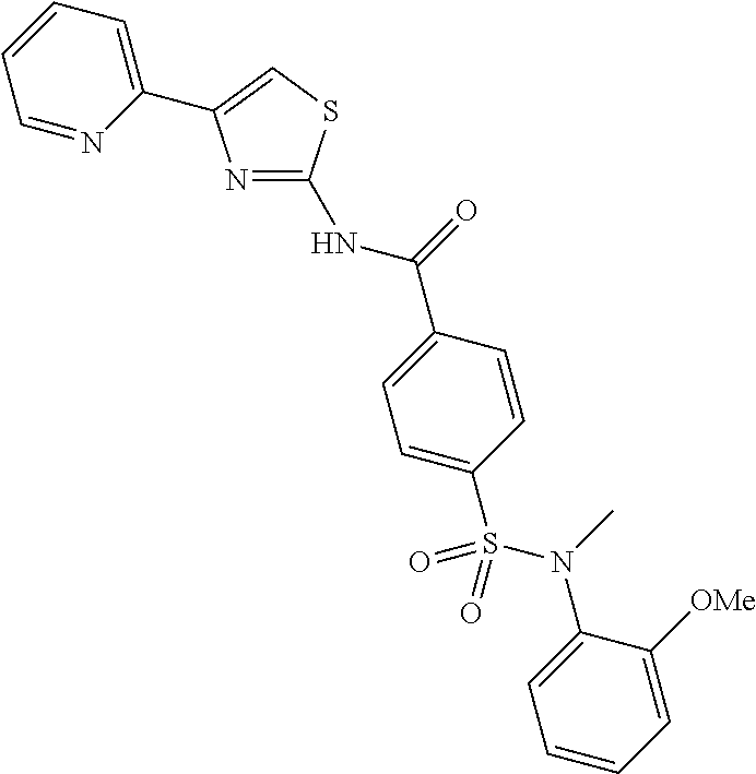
N1=C(NC(=O)C2=CC=C(S(N(C3=CC=CC=C3[OMe])C)(=O)=O)C=C2)SC=C1C1=CC=CC=N1
